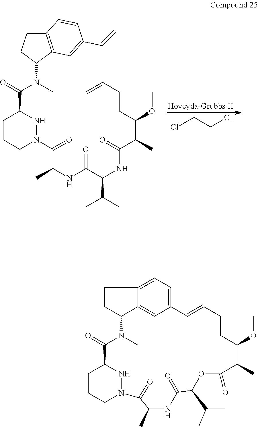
ClCCCl.C1CCN(C(=O)C(C)NC(C(NC(C(C)C(OC)CCC=C)=O)C(C)C)=O)NC1C(=O)N(C)C1CCC2=C1C=C(C=C)C=C2.C1=C2C3=CC(=C1)C=CCCC(OC)C(C)C(=O)OC(C(C)C)C(=O)NC(C)C(=O)N1NC(CCC1)C(=O)N(C)C3CC2
